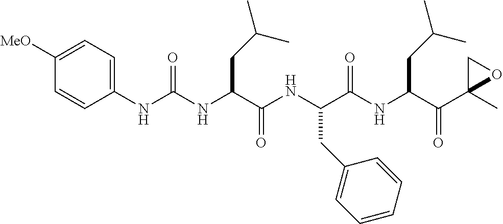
C(NC(C(NC(C(NC(C(C1(C)OC1)=O)CC(C)C)=O)CC1=CC=CC=C1)=O)CC(C)C)(NC1=CC=C([MeO])C=C1)=O
